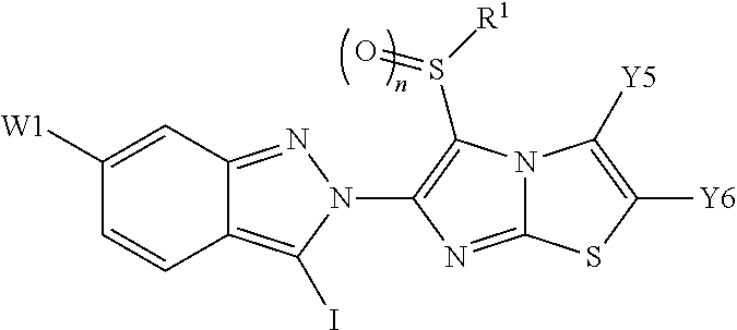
C1([W1])=CC2=NN(C3=C(S([R1])=O)N4C(=N3)SC([Y6])=C4[Y5])C(I)=C2C=C1
